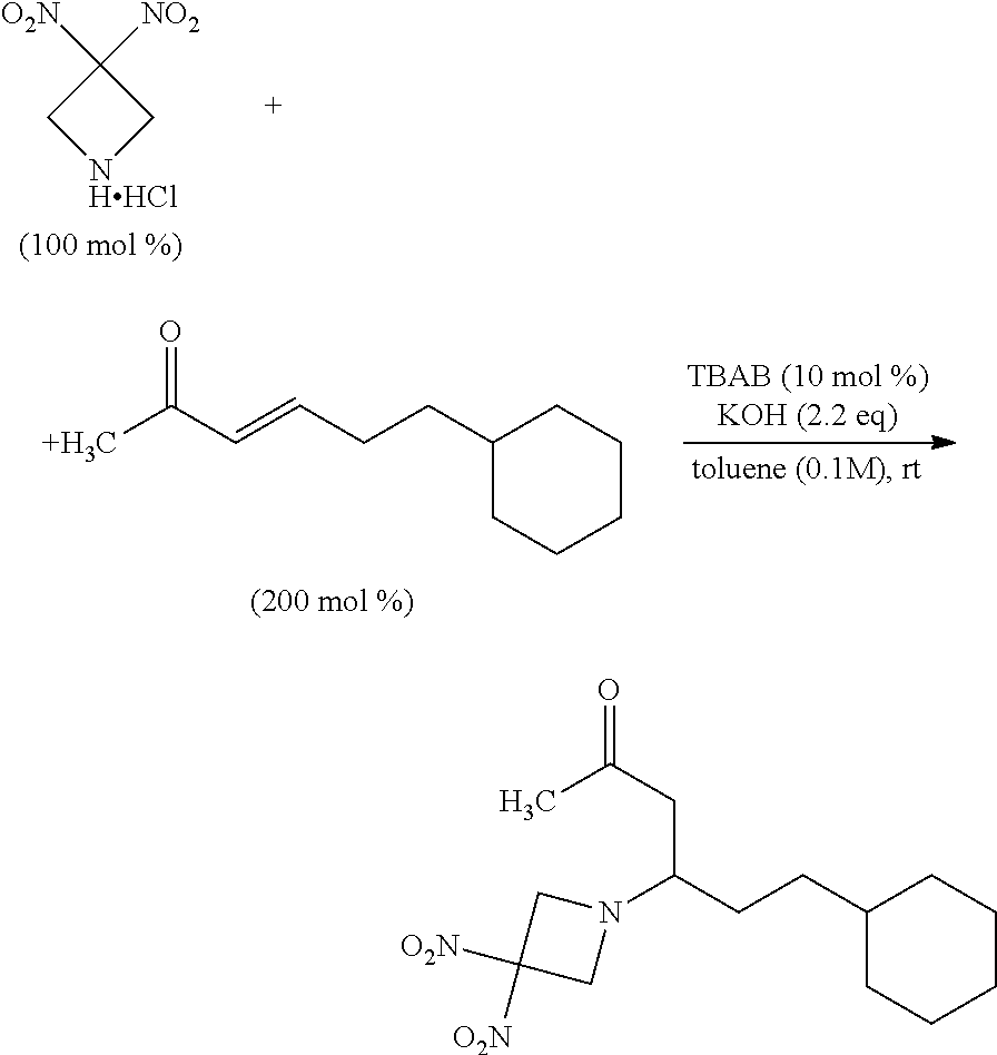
C1([O2N])([NO2])C[NHHCl]C1.[+H3C]C(C=CCCC1CCCCC1)=O.N1(C(CCC2CCCCC2)CC(=O)C)CC([O2N])([O2N])C1
